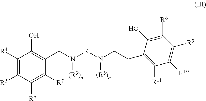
C1([R4])=C([R5])C([R6])=C([R7])C(CN([R1]N(CCC2=C([R11])C([R10])=C([R9])C([R8])=C2O)[(R3)n])[(R3)n])=C1O
